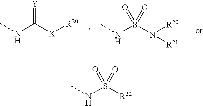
N(C([X][R20])=[Y])C.N(S(N([R20])[R21])(=O)=O)C.N(S([R22])(=O)=O)C
